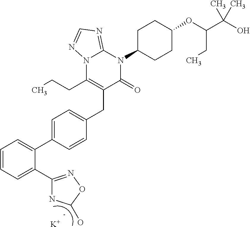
C1(C2=NOC(O)N2)=CC=CC=C1C1=CC=C(CC2=C(CCC)N3C(=NC=N3)N(C3CCC(OC(C(O)(C)C)CC)CC3)C2=O)C=C1.[K]
